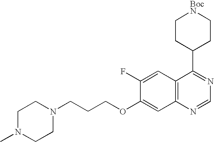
C12=C(C=C(F)C(OCCCN3CCN(C)CC3)=C1)C(C1CC[BocN]CC1)=NC=N2
